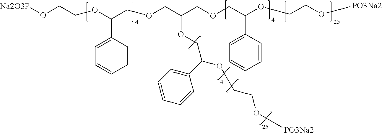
[Na2O3P]OCCOC(COCC(COCC(OCCO[PO3Na2])C1=CC=CC=C1)OCC(OCCO[PO3Na2])C1=CC=CC=C1)C1=CC=CC=C1
